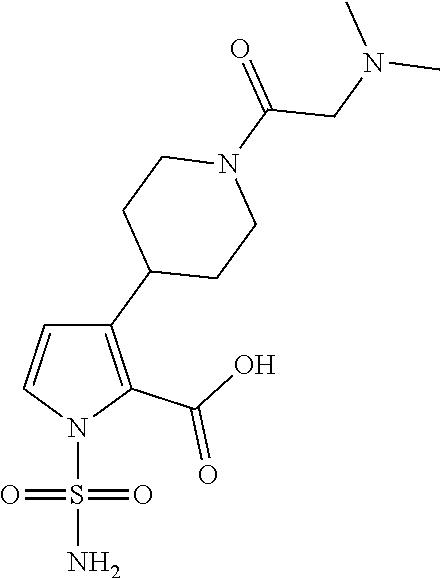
C1(C2CCN(C(=O)CN(C)C)CC2)=C(C(O)=O)N(S(N)(=O)=O)C=C1
